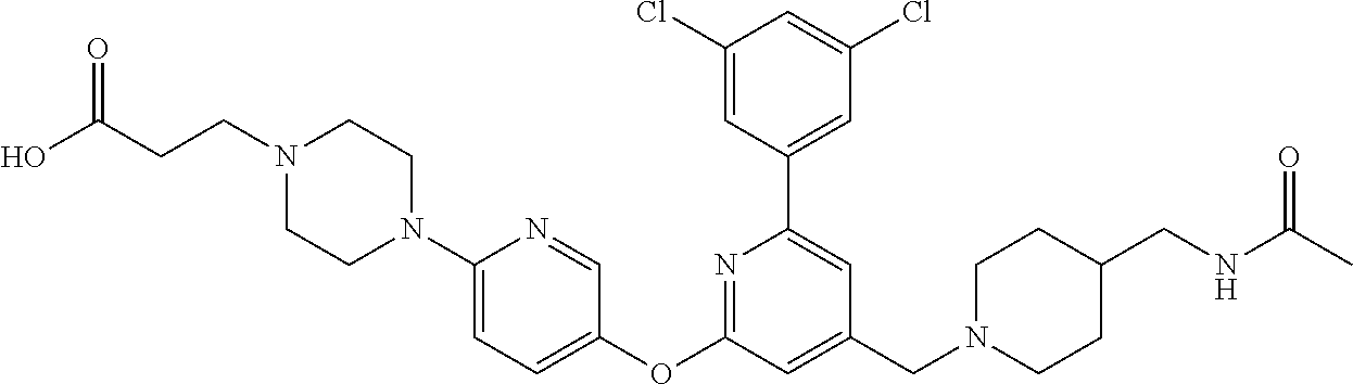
N1(CCC(O)=O)CCN(C2=CC=C(OC3=NC(C4=CC(Cl)=CC(Cl)=C4)=CC(CN4CCC(CNC(C)=O)CC4)=C3)C=N2)CC1
